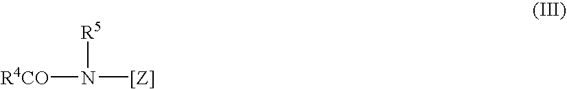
[R4CO]N([[Z]])[R5]
